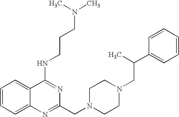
C1=CC=C2C(=C1)C(NCCCN(C)C)=NC(CN1CCN(CC(C3=CC=CC=C3)C)CC1)=N2
